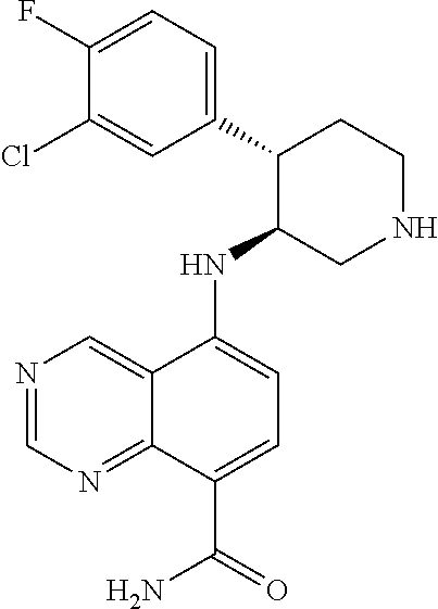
N(C1=CC=C(C(=O)N)C2=NC=NC=C12)C1C(C2=CC=C(F)C(Cl)=C2)CCNC1
